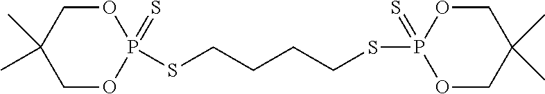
O1CC(C)(C)COP1(SCCCCSP1(=S)OCC(C)(C)CO1)=S
